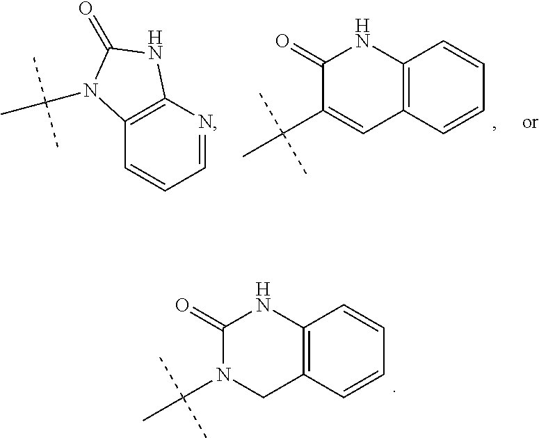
C12=C(N=CC=C1)NC(=O)N2C(C)(C)C.C12=C(C=CC=C1)C=C(C(C)(C)C)C(=O)N2.C12=C(C=CC=C1)CN(C(C)(C)C)C(=O)N2
